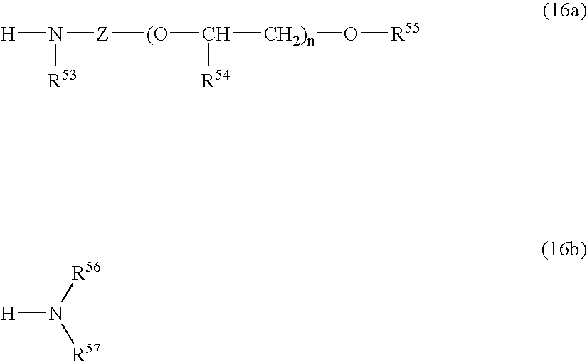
[H]N([Z][(O]C([CH2)n]O[R55])[R54])[R53].[H]N([R57])[R56]
